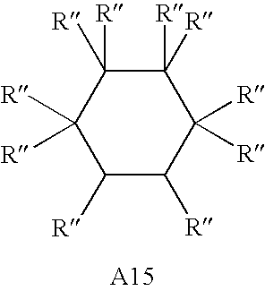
C1([R])C([R])C([R])([R])C([R])([R])C([R])([R])C1([R])[R]
